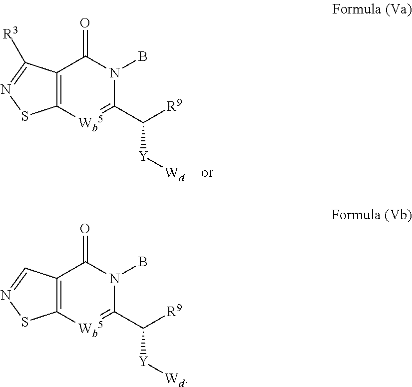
C12=C(C(=O)N(B)C(C([Y][Wd])[R9])=[Wb5]1)C([R3])=NS2.C12=C(C(=O)N(B)C(C([Y][Wd])[R9])=[Wb5]1)C=NS2
